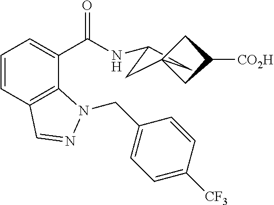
C1C(NC(C2=CC=CC3=C2N(CC2=CC=C([CF3])C=C2)N=C3)=O)CC12CC([CO2H])C2
